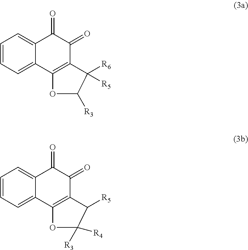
C1=C2C(=CC=C1)C(=O)C(=O)C1=C2OC([R3])C1([R6])[R5].C1=C2C(=CC=C1)C(=O)C(=O)C1=C2OC([R3])([R4])C1[R5]
